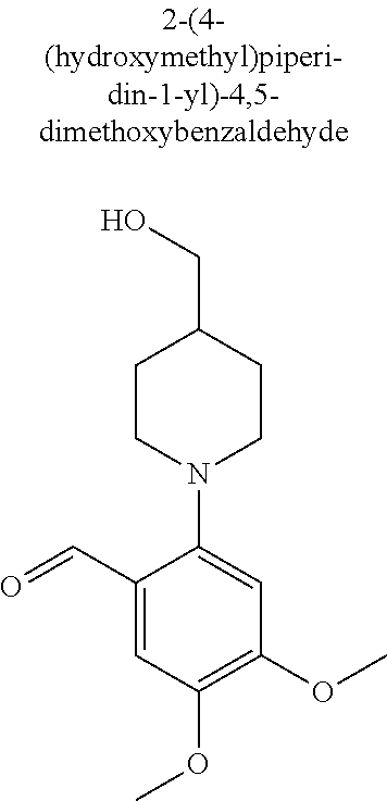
C1CN(C2=CC(OC)=C(OC)C=C2C=O)CCC1CO
